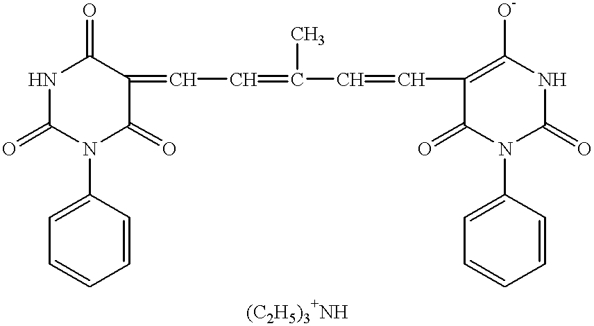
N1C(=O)N(C2=CC=CC=C2)C(=O)C(=CC=C(C=CC2=C([O-])NC(=O)N(C3=CC=CC=C3)C2=O)C)C1=O
